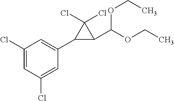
C1(Cl)=CC(Cl)=CC(C2C(C(OCC)OCC)C2(Cl)Cl)=C1
